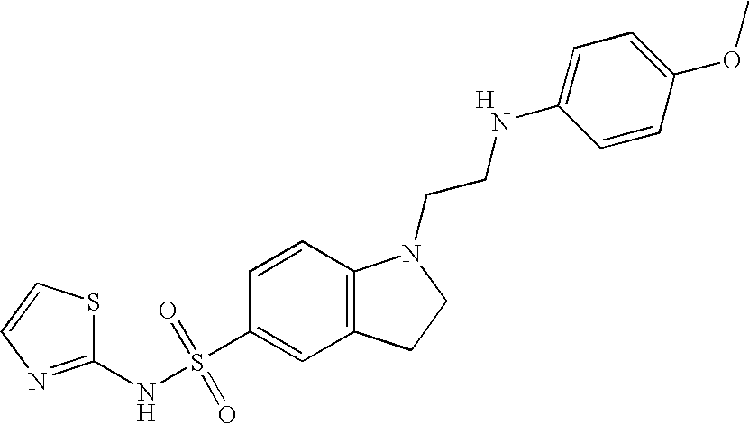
C1=CC2=C(C=C1S(NC1=NC=CS1)(=O)=O)CCN2CCNC1=CC=C(OC)C=C1.[H]
